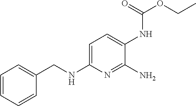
C1=CC=CC(CNC2=CC=C(NC(OCC)=O)C(N)=N2)=C1
